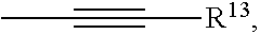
C(#C[R13])C
